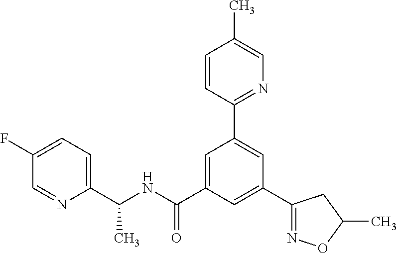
C1(C2=NOC(C)C2)=CC(C(NC(C2=CC=C(F)C=N2)C)=O)=CC(C2=NC=C(C)C=C2)=C1
